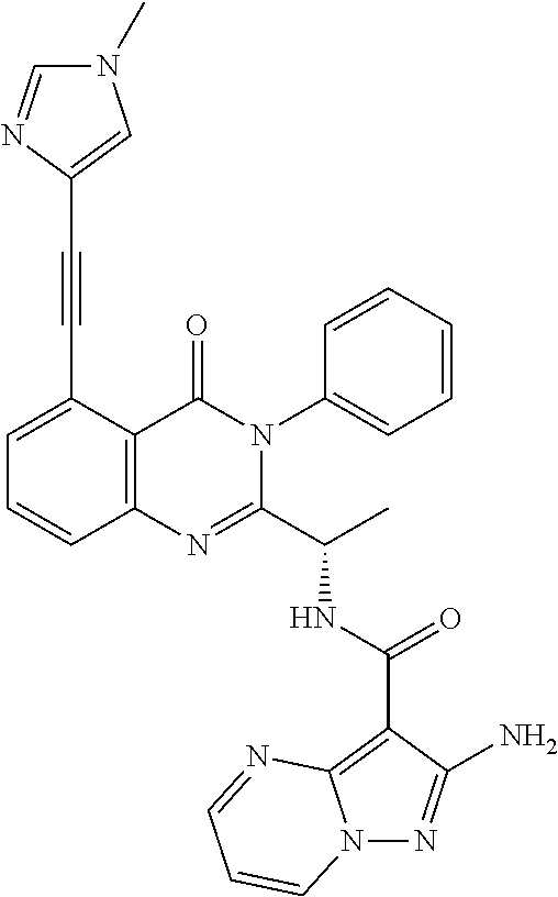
N(C(C1=NC2=C(C(=O)N1C1=CC=CC=C1)C(C#CC1=CN(C)C=N1)=CC=C2)C)C(C1=C2N(N=C1N)C=CC=N2)=O
